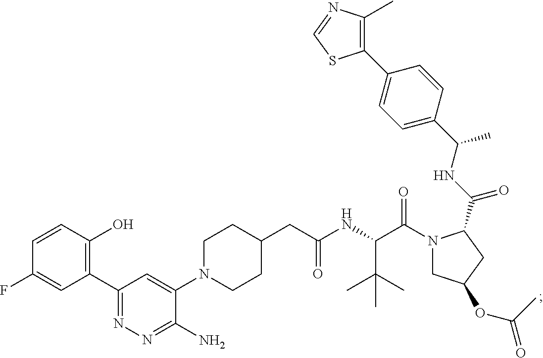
C1(C2=C(O)C=CC(F)=C2)=NN=C(N)C(N2CCC(CC(NC(C(N3CC(OC(=O)C)CC3C(NC(C3=CC=C(C4=C(C)N=CS4)C=C3)C)=O)=O)C(C)(C)C)=O)CC2)=C1
